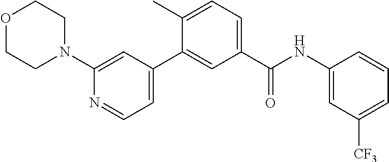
O1CCN(C2=CC(C3=CC(C(NC4=CC([CF3])=CC=C4)=O)=CC=C3C)=CC=N2)CC1
